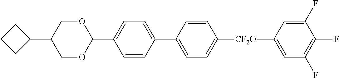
C1OC(C2=CC=C(C3=CC=C([CF2O]C4=CC(F)=C(F)C(F)=C4)C=C3)C=C2)OCC1C1CCC1
